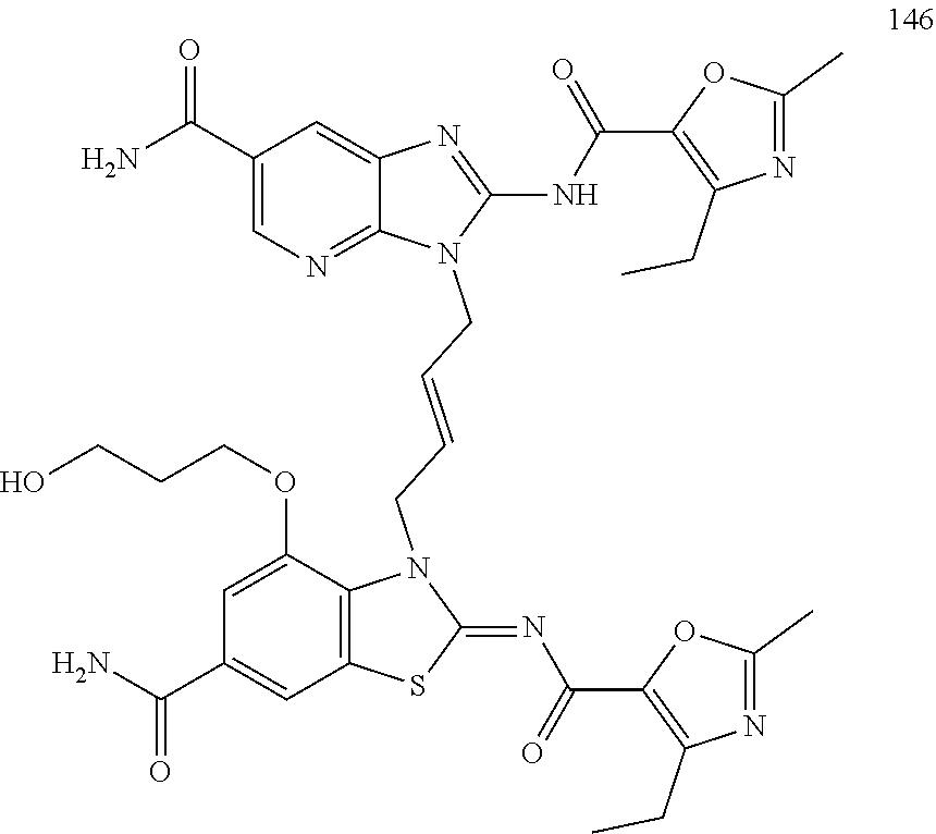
C1(=NC(C2=C(CC)N=C(C)O2)=O)SC2=C(C(OCCCO)=CC(C(=O)N)=C2)N1CC=CCN1C(NC(C2=C(CC)N=C(C)O2)=O)=NC2=CC(C(N)=O)=CN=C12
